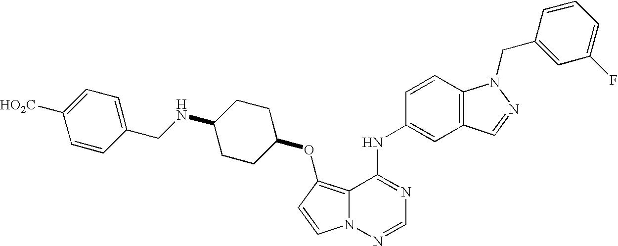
C12=C(OC3CCC(NCC4=CC=C([HO2C])C=C4)CC3)C=CN1N=CN=C2NC1=CC2=C(C=C1)N(CC1=CC(F)=CC=C1)N=C2
